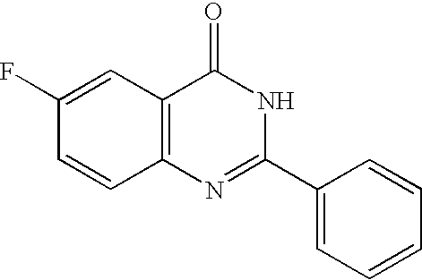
C12=C(C=C(F)C=C1)C(=O)NC(C1=CC=CC=C1)=N2
